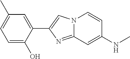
C1(C2=CN3C(=N2)C=C(NC)C=C3)=CC(C)=CC=C1O
